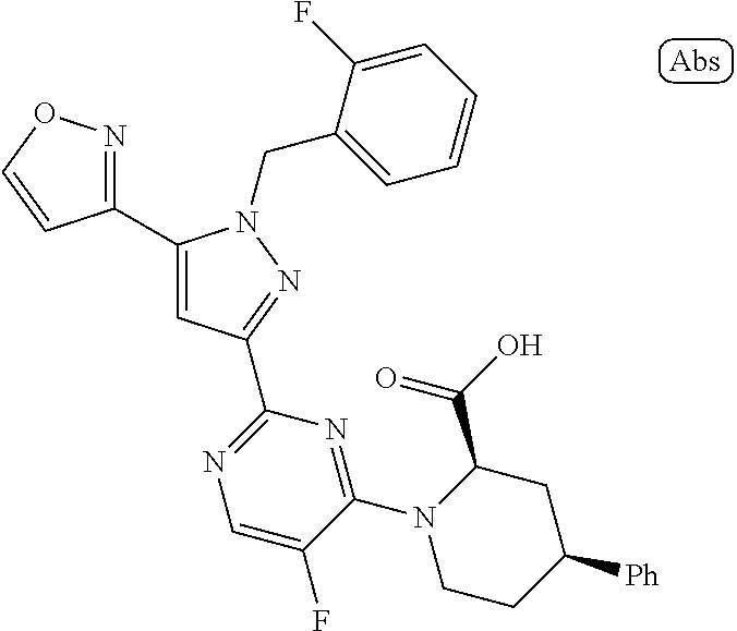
C1(C2=CC(C3=NC=C(F)C(N4C(C(=O)O)CC([Ph])CC4)=N3)=NN2CC2=CC=CC=C2F)=NOC=C1
